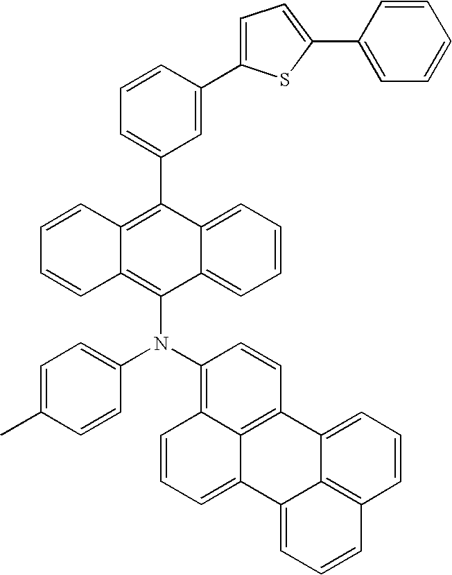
C1=C(C2=C3C(=C(N(C4=CC=C(C)C=C4)C4=C5C6=C(C=C4)C4=CC=CC7=C4C(=CC=C7)C6=CC=C5)C4=CC=CC=C24)C=CC=C3)C=C(C2=CC=C(C3=CC=CC=C3)S2)C=C1
